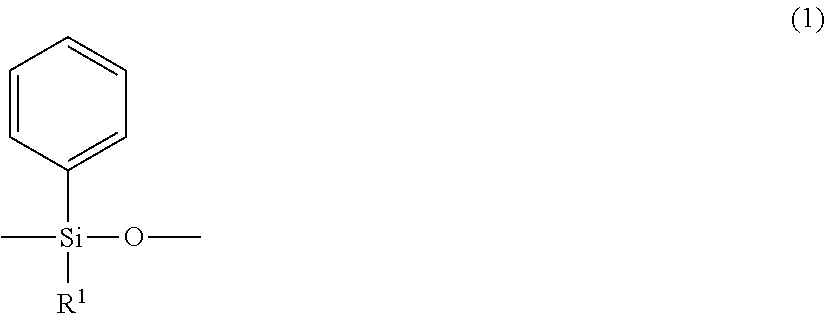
C1=CC([Si](C)(OC)[R1])=CC=C1
